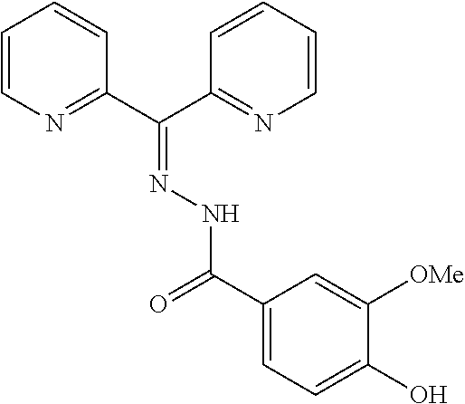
C1=CN=C(C(C2=NC=CC=C2)=NNC(=O)C2=CC=C(O)C([OMe])=C2)C=C1
